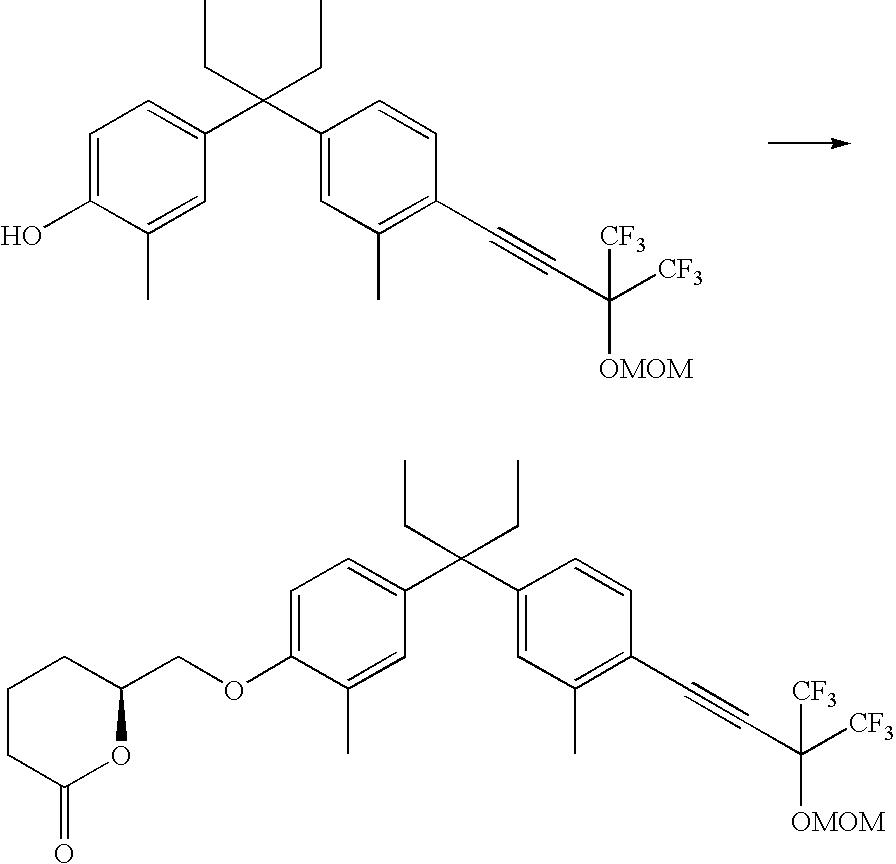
C1=C(O)C(C)=CC(C(C2=CC(C)=C(C#CC([CF3])([OMOM])[CF3])C=C2)(CC)CC)=C1.C1=C(OCC2OC(=O)CCC2)C(C)=CC(C(C2=CC(C)=C(C#CC([CF3])([OMOM])[CF3])C=C2)(CC)CC)=C1
